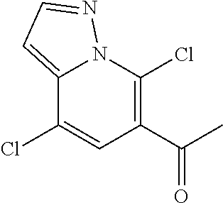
C12=CC=NN1C(Cl)=C(C(C)=O)C=C2Cl
